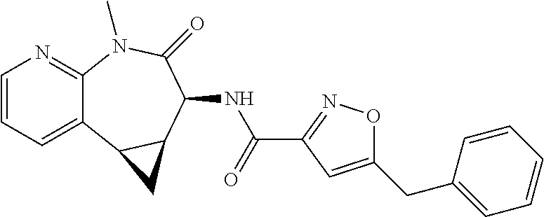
C1=CC=C2C(=N1)N(C)C(=O)C(NC(C1=NOC(CC3=CC=CC=C3)=C1)=O)C1C2C1
